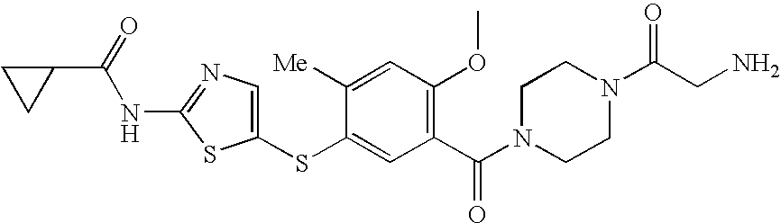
C1(C(=O)NC2=NC=C(SC3=CC(C(N4CCN(C(CN)=O)CC4)=O)=C(OC)C=C3[Me])S2)CC1
